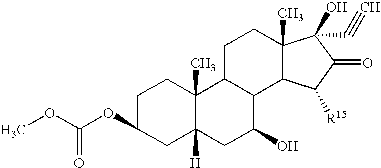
COC(=O)OC1CC2([H])C(C)(CC1)C1C(C(O)C2)C2C(C)(CC1)C(O)(C#C)C(=O)C2[R15]
